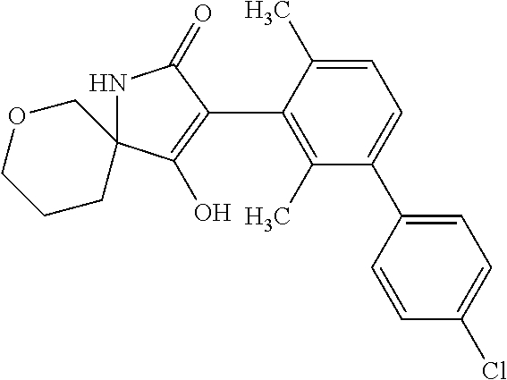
N1C2(C(O)=C(C3=C(C)C(C4=CC=C(Cl)C=C4)=CC=C3C)C1=O)COCCC2
